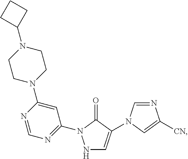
C1CN(C2=CC(N3NC=C(N4C=NC([CN])=C4)C3=O)=NC=N2)CCN1C1CCC1
